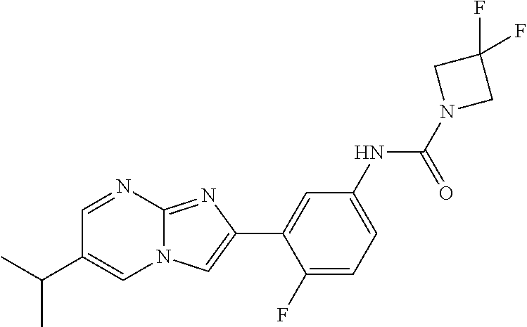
C1=NC2=NC(C3=CC(NC(N4CC(F)(F)C4)=O)=CC=C3F)=CN2C=C1C(C)C
